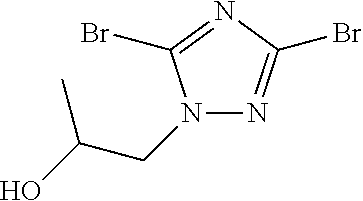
N1(CC(O)C)N=C(Br)N=C1Br
